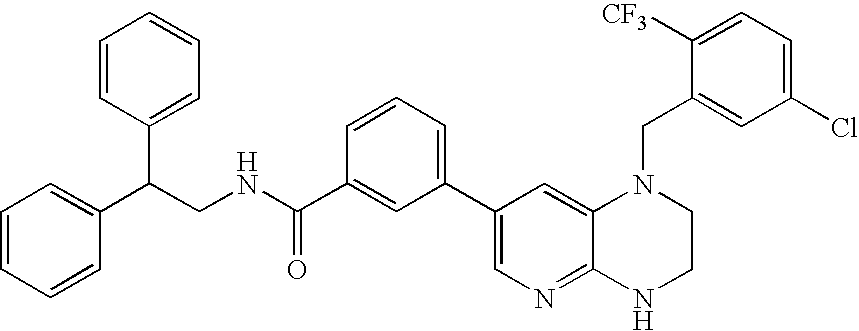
C1(C2=CC=CC(C(NCC(C3=CC=CC=C3)C3=CC=CC=C3)=O)=C2)=CN=C2C(=C1)N(CC1=CC(Cl)=CC=C1[CF3])CCN2
